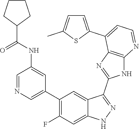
C1=NC=C(C2=C(F)C=C3C(=C2)C(C2=NC4=C(N2)N=CC=C4C2=CC=C(C)S2)=NN3)C=C1NC(=O)C1CCCC1
